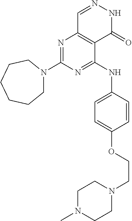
N1=C(NC2=CC=C(OCCN3CCN(C)CC3)C=C2)C2=C(N=C1N1CCCCCC1)C=NNC2=O
